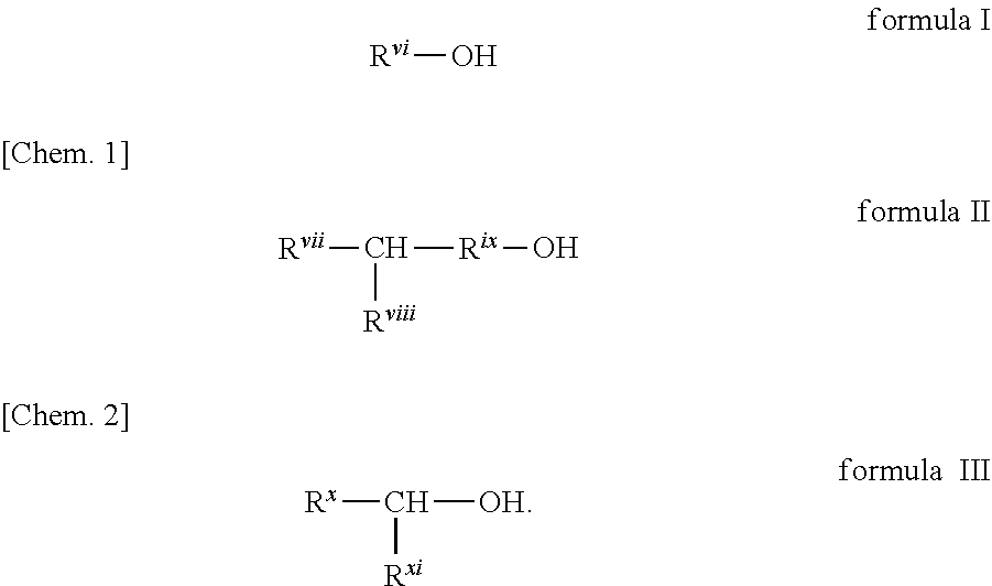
[Rvi]O.[Rvii]C([Rix]O)[Rviii].[Rx]C([OH])[Rxi]
